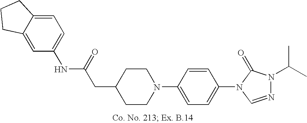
C1(CC(=O)NC2=CC=C3C(=C2)CCC3)CCN(C2=CC=C(N3C=NN(C(C)C)C3=O)C=C2)CC1
